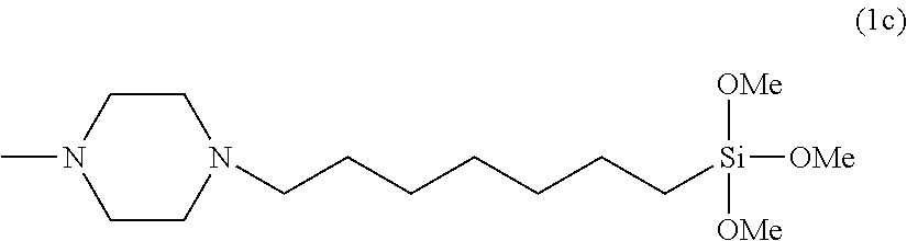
N1(CCCCCCC[Si]([OMe])([OMe])[OMe])CCN(C)CC1
